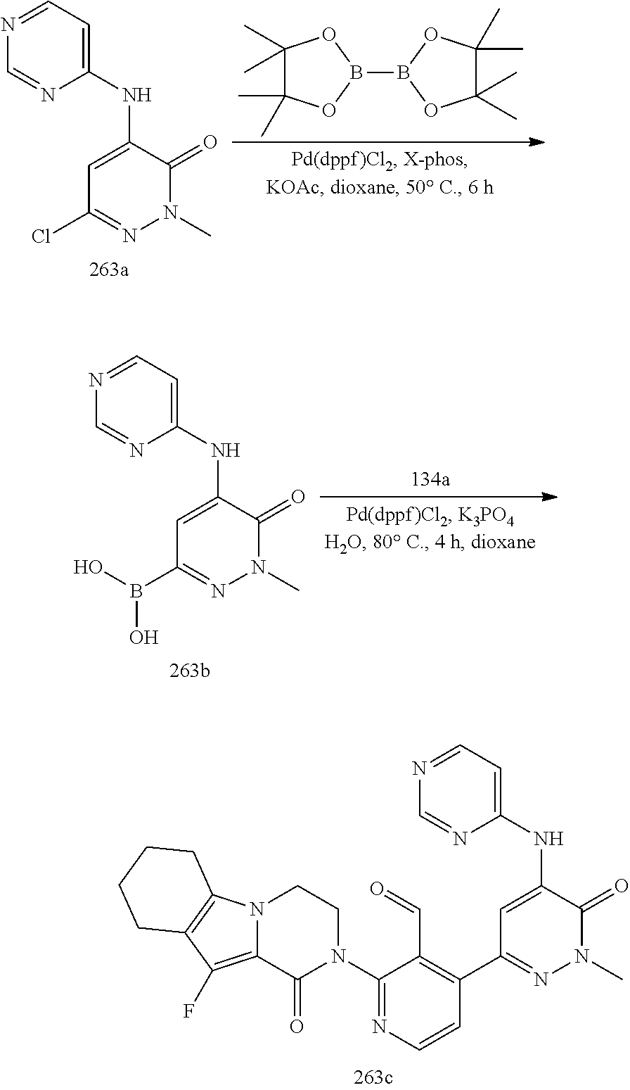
C1(NC2=CC(Cl)=NN(C)C2=O)=CC=NC=N1.B1(B2OC(C)(C)C(C)(C)O2)OC(C)(C)C(C)(C)O1.C1(NC2=CC(B(O)O)=NN(C)C2=O)=CC=NC=N1.C1(NC2=CC(C3=C(C=O)C(N4CCN5C(=C(F)C6=C5CCCC6)C4=O)=NC=C3)=NN(C)C2=O)=CC=NC=N1
